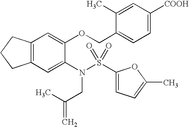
C12=C(C=C(N(CC(=C)C)S(C3=CC=C(C)O3)(=O)=O)C(OCC3=CC=C([COOH])C=C3C)=C1)CCC2
